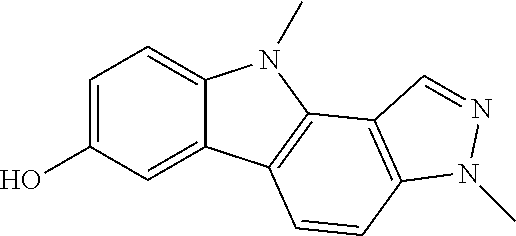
C1=C(O)C=C2C(=C1)N(C)C1=C2C=CC2=C1C=NN2C
